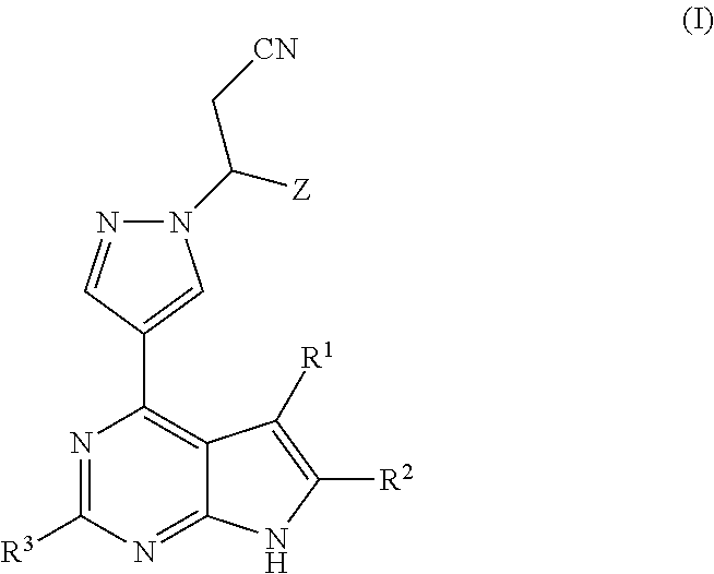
N1=C2C(=C(C3=CN(C(C[CN])[Z])N=C3)N=C1[R3])C([R1])=C([R2])N2
